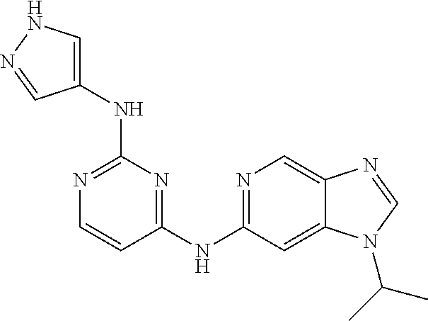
N1=C(NC2=NC(NC3=CNN=C3)=NC=C2)C=C2C(=C1)N=CN2C(C)C
